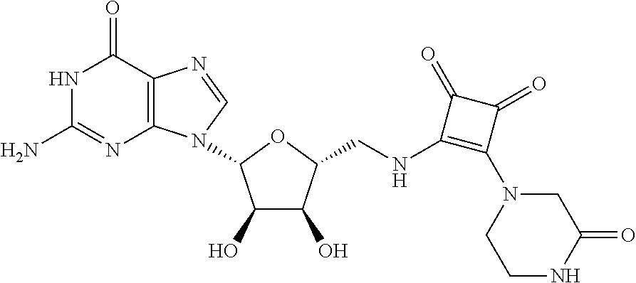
C12=C(C(=O)NC(N)=N1)N=CN2C1C(O)C(O)C(CNC2=C(N3CC(=O)NCC3)C(=O)C2=O)O1
